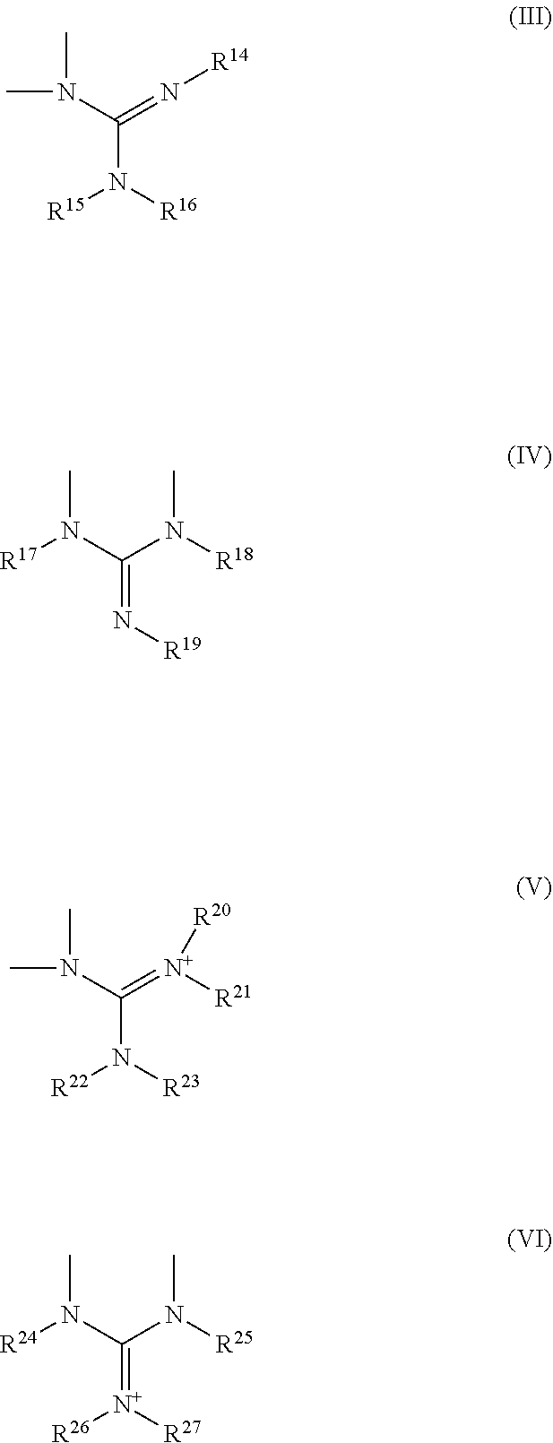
CN(C)C(=N[R14])N([R16])[R15].[R17]N(C)C(N([R18])C)=N[R19].CN(C)C(=[N+]([R20])[R21])N([R23])[R22].[R24]N(C)C(N([R25])C)=[N+]([R27])[R26]
